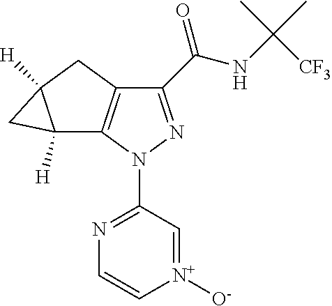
C1(C(NC([CF3])(C)C)=O)=NN(C2=NC=C[N+]([O-])=C2)C2=C1CC1([H])C2([H])C1
